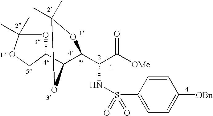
N(C(C([OMe])=O)C1C(C2COC(C)(C)O2)OC(C)(C)O1)S(C1=CC=C([OBn])C=C1)(=O)=O
